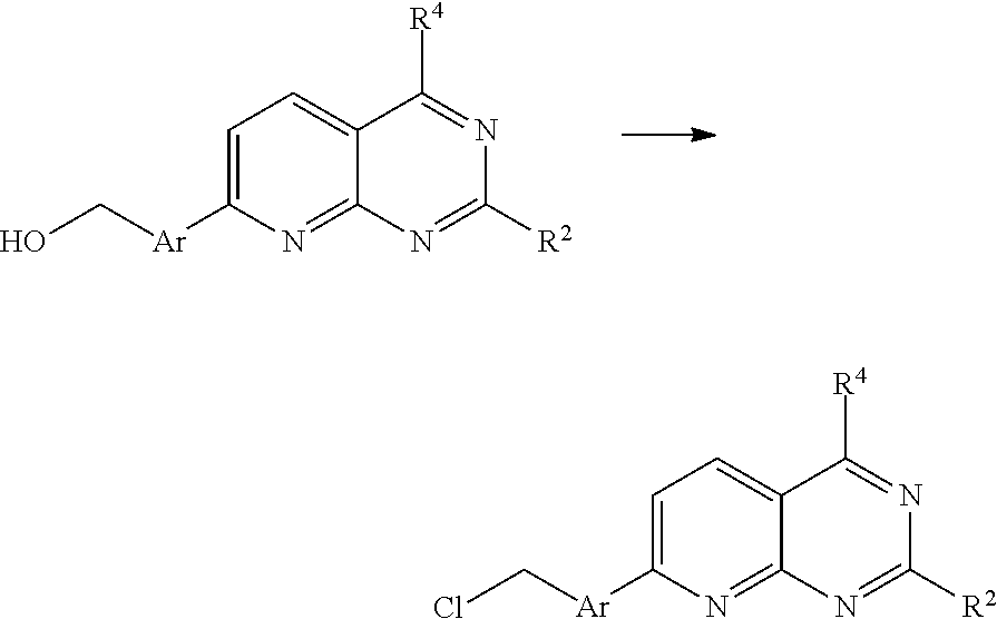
[R4]C1=NC([R2])=NC2=NC([Ar]CO)=CC=C12.[R4]C1=NC([R2])=NC2=NC([Ar]CCl)=CC=C12
